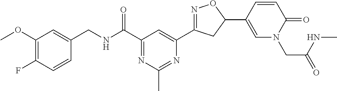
C1(CNC(C2=NC(C)=NC(C3=NOC(C4=CN(CC(=O)NC)C(=O)C=C4)C3)=C2)=O)=CC(OC)=C(F)C=C1
